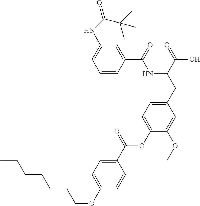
C1=CC(C(=O)NC(CC2=CC=C(OC(C3=CC=C(OCCCCCCC)C=C3)=O)C(OC)=C2)C(=O)O)=CC(NC(=O)C(C)(C)C)=C1
